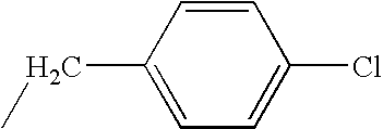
C1=CC(CC)=CC=C1Cl
